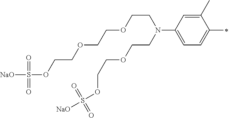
[NaO]S(=O)(=O)OCCOCCOCCN(CCOCCOS([NaO])(=O)=O)C1=CC=C(C)C(C)=C1
